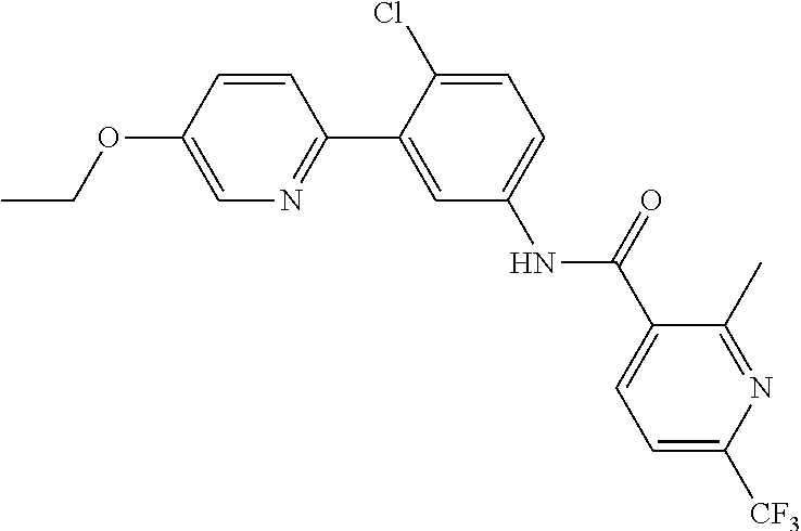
C1=CC(OCC)=CN=C1C1=CC(NC(C2=CC=C([CF3])N=C2C)=O)=CC=C1Cl
